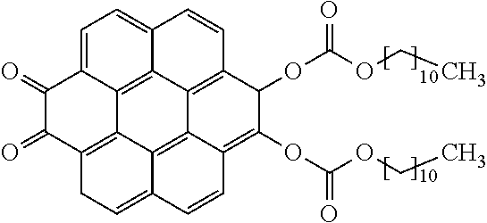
C1(=O)C(=O)C2=C3C4=C5C6=C(C(OC(OCC)=O)C(OC(OCC)=O)=C7C6=C3C(=CC2)C=C7)C=CC5=CC=C14
